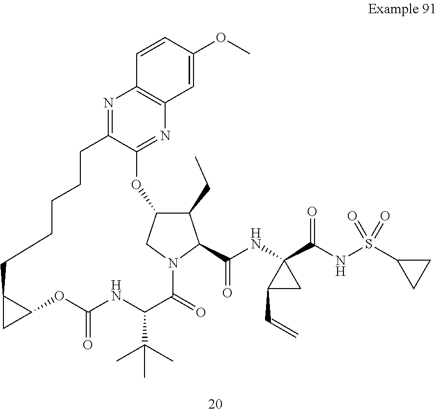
C1=CC(OC)=CC2=C1N=C1C(=N2)OC2C(CC)C(C(NC3(C(NS(C4CC4)(=O)=O)=O)C(C=C)C3)=O)N(C2)C(=O)C(C(C)(C)C)NC(=O)OC2C(CCCCC1)C2
